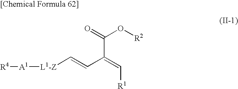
O=C(O[R2])C(=C[R1])C=C[L1-Z][A1][R4]
